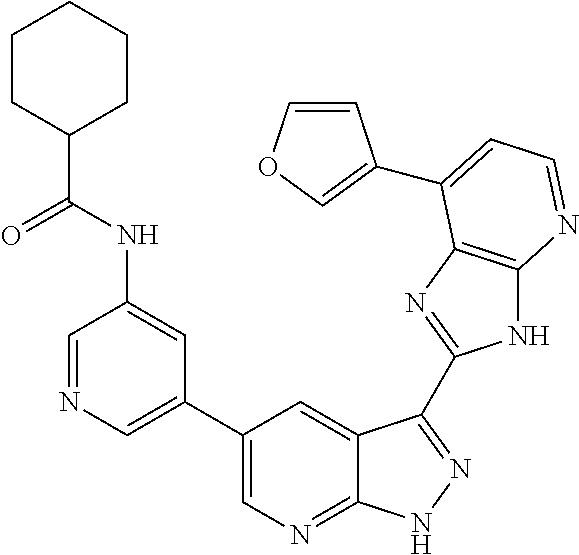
C1=NC=C(C2=CN=C3C(=C2)C(C2=NC4=C(N2)N=CC=C4C2=COC=C2)=NN3)C=C1NC(C1CCCCC1)=O
